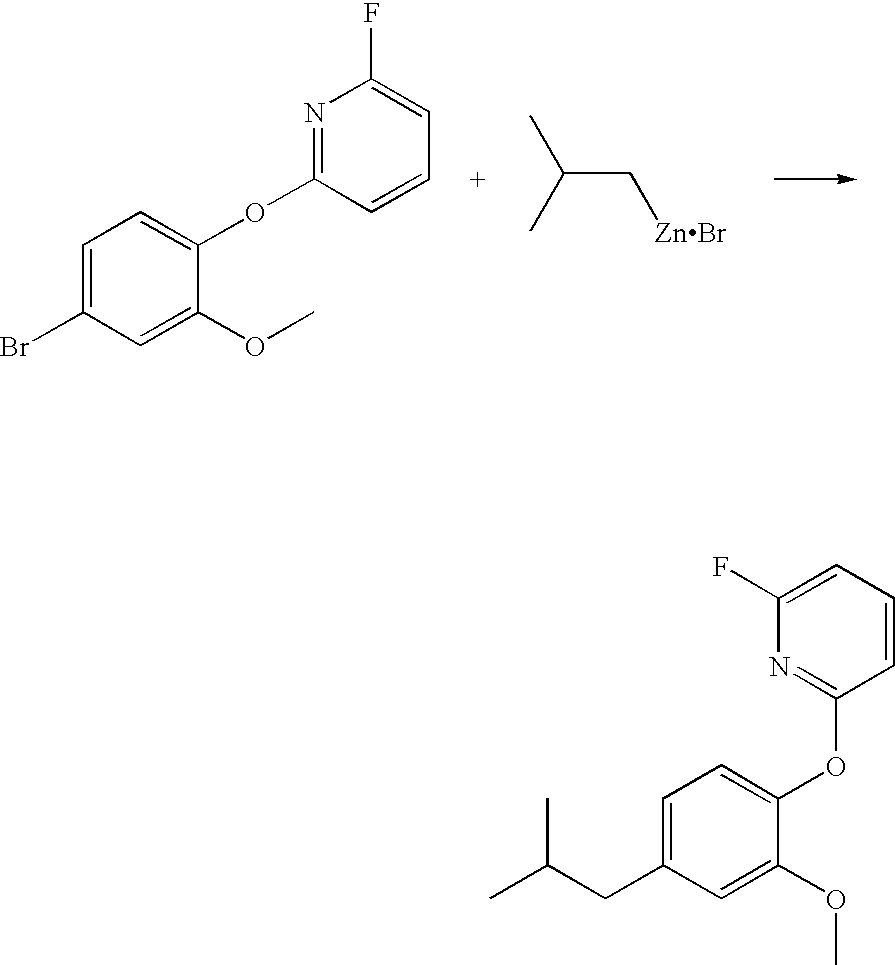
C1=C(Br)C=C(OC)C(OC2=NC(F)=CC=C2)=C1.C(C[ZnBr])(C)C.C1=C(CC(C)C)C=C(OC)C(OC2=NC(F)=CC=C2)=C1
